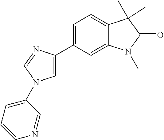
C1=C(C2=CC=C3C(=C2)N(C)C(=O)C3(C)C)N=CN1C1=CC=CN=C1
